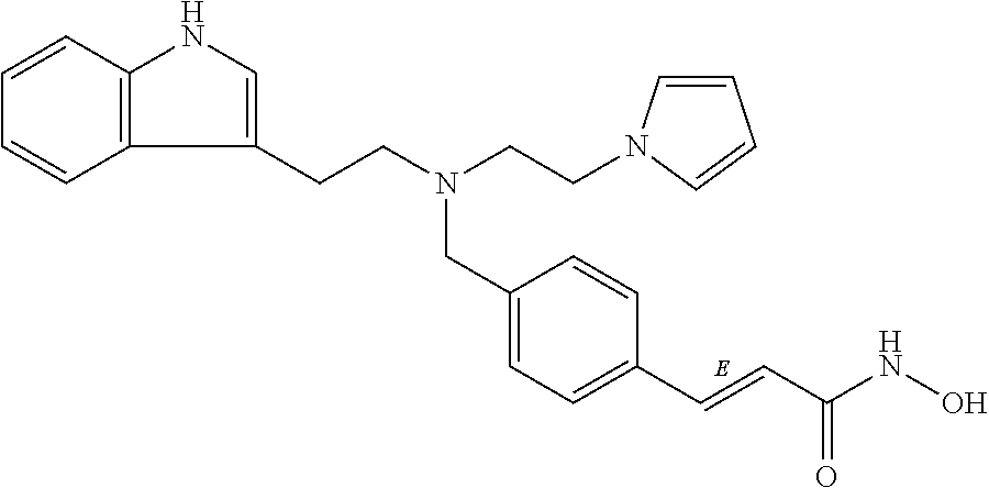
C12=C(C=CC=C1)NC=C2CCN(CCN1C=CC=C1)CC1=CC=C(C=CC(NO)=O)C=C1
